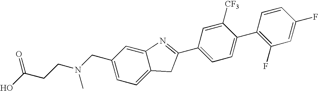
OC(CCN(CC1=CC=C2C(=C1)N=C(C1=CC=C(C3=C(F)C=C(F)C=C3)C([CF3])=C1)C2)C)=O
